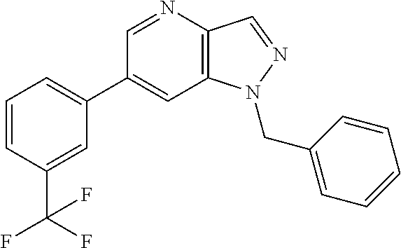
C1(C2=CC=CC(C(F)(F)F)=C2)=CC2=C(C=NN2CC2=CC=CC=C2)N=C1
